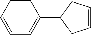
C1=CC=CC=C1C1CC=CC1
